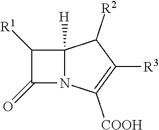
C1([R1])C(=O)N2C1([H])C([R2])C([R3])=C2[COOH]
